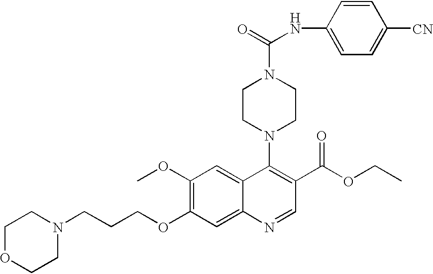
C1(OC)=C(OCCCN2CCOCC2)C=C2C(=C1)C(N1CCN(C(=O)NC3=CC=C([CN])C=C3)CC1)=C(C(OCC)=O)C=N2
